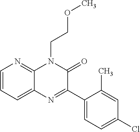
C1=CC=C2C(=N1)N(CCOC)C(=O)C(C1=CC=C(Cl)C=C1C)=N2
